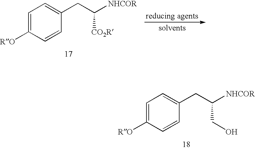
C1=C([RO])C=CC(CC([NHCOR])[CO2R])=C1.C1=C([RO])C=CC(CC([NHCOR])CO)=C1
